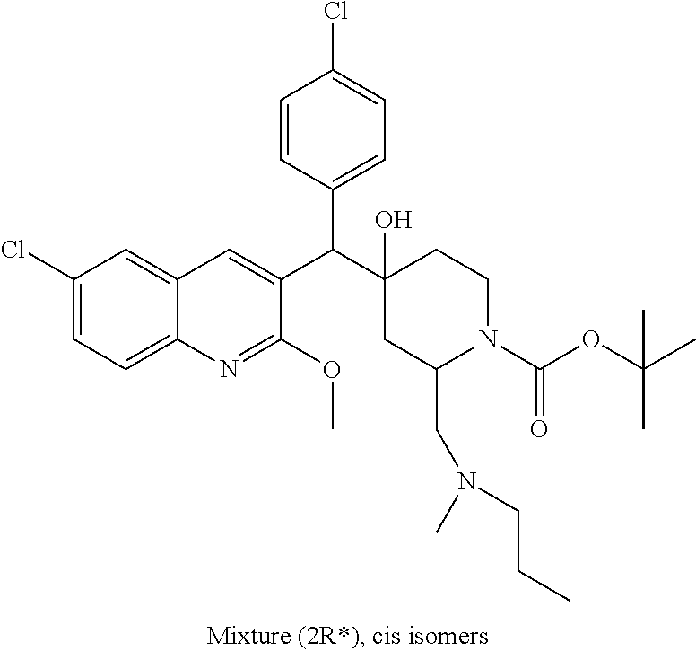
C1(Cl)=CC=C2C(=C1)C=C(C(C1(O)CC(CN(C)CCC)N(C(OC(C)(C)C)=O)CC1)C1=CC=C(Cl)C=C1)C(OC)=N2
